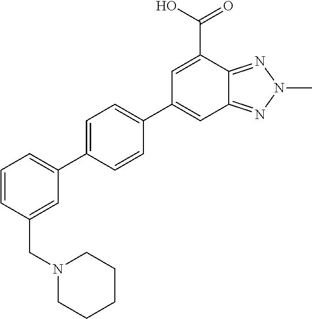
C12=NN(C)N=C1C(C(O)=O)=CC(C1=CC=C(C3=CC=CC(CN4CCCCC4)=C3)C=C1)=C2
